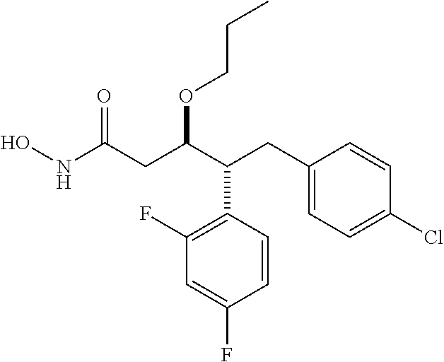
C1=CC(C(C(CC(NO)=O)OCCC)CC2=CC=C(Cl)C=C2)=C(F)C=C1F
